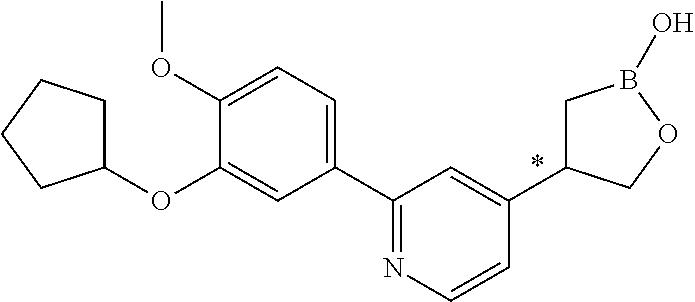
C1(C2=NC=CC(C3CB(O)OC3)=C2)=CC=C(OC)C(OC2CCCC2)=C1
